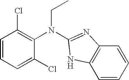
C1=CC=C(Cl)C(N(CC)C2=NC3=C(C=CC=C3)N2)=C1Cl
